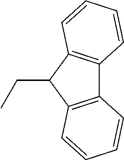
C(C1C2=C(C3=C1C=CC=C3)C=CC=C2)C
